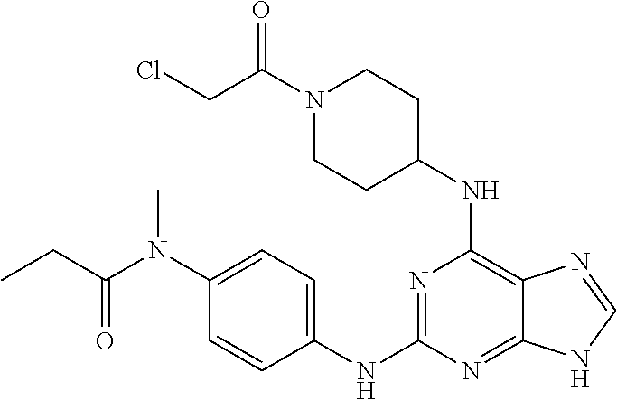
N(C1=C2C(=NC(NC3=CC=C(N(C(CC)=O)C)C=C3)=N1)NC=N2)C1CCN(C(CCl)=O)CC1
